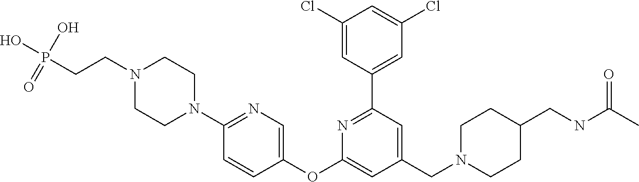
C1(Cl)=CC(C2=NC(OC3=CN=C(N4CCN(CCP(O)(=O)O)CC4)C=C3)=CC(CN3CCC(CNC(C)=O)CC3)=C2)=CC(Cl)=C1
